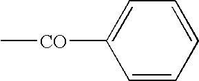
C1=C([CO]C)C=CC=C1
